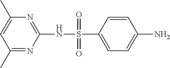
S(C1=CC=C(N)C=C1)(NC1=NC(C)=CC(C)=N1)(=O)=O
